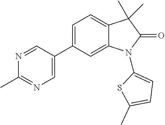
C1(C2=CN=C(C)N=C2)=CC=C2C(=C1)N(C1=CC=C(C)S1)C(=O)C2(C)C
